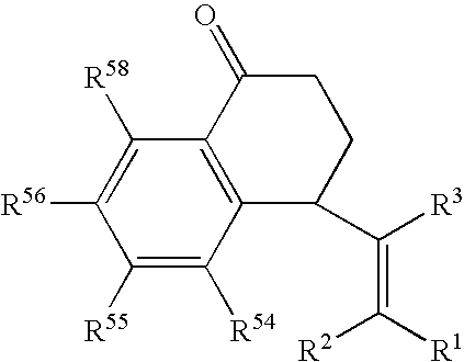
C12=C(C([R54])=C([R55])C([R56])=C1[R58])C(C(=C([R1])[R2])[R3])CCC2=O
